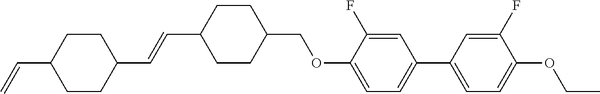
C1CC(C=C)CCC1C=CC1CCC(COC2=CC=C(C3=CC=C(OCC)C(F)=C3)C=C2F)CC1
